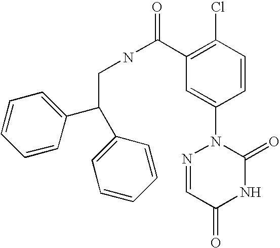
N(C(C1=C(Cl)C=CC(N2N=CC(=O)NC2=O)=C1)=O)CC(C1=CC=CC=C1)C1=CC=CC=C1
